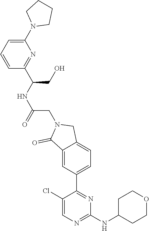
C1(N2CCCC2)=CC=CC(C(CO)NC(CN2C(=O)C3=CC(C4=NC(NC5CCOCC5)=NC=C4Cl)=CC=C3C2)=O)=N1
